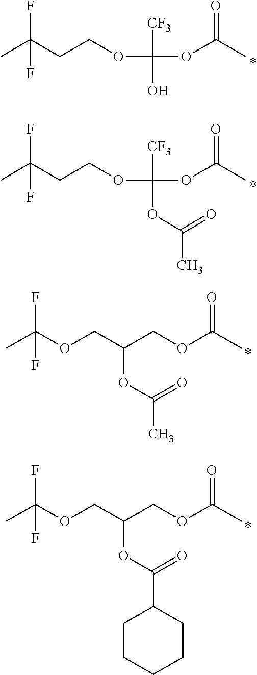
CC(CCOC([CF3])(O)OC(C)=O)(F)F.CC(CCOC([CF3])(OC(=O)C)OC(C)=O)(F)F.CC(OCC(COC(C)=O)OC(=O)C)(F)F.CC(OCC(COC(C)=O)OC(=O)C1CCCCC1)(F)F
